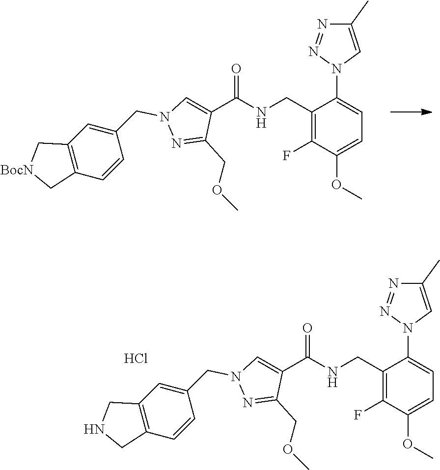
C1(N2C=C(C)N=N2)=CC=C(OC)C(F)=C1CNC(C1=CN(CC2=CC3=C(C=C2)C[BocN]C3)N=C1COC)=O.C1(N2C=C(C)N=N2)=CC=C(OC)C(F)=C1CNC(C1=CN(CC2=CC3=C(C=C2)CNC3)N=C1COC)=O.Cl
